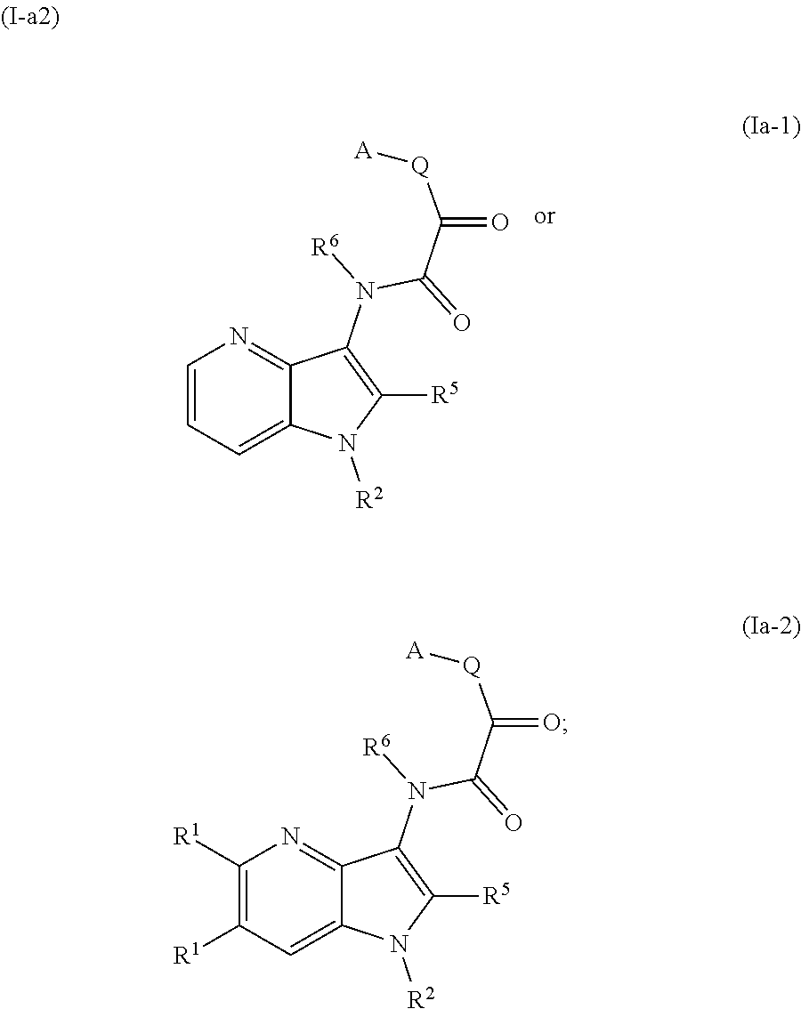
C1=CC=C2C(=N1)C(N([R6])C(=O)C([Q][A])=O)=C([R5])N2[R2].C1([R1])=C([R1])C=C2C(=N1)C(N([R6])C(=O)C([Q][A])=O)=C([R5])N2[R2]
